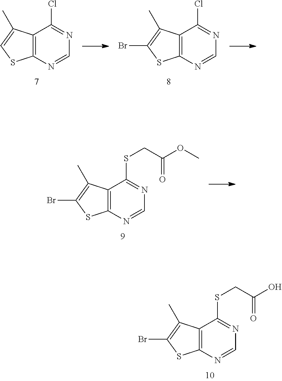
C12=C(N=CN=C1Cl)SC=C2C.C12=C(N=CN=C1Cl)SC(Br)=C2C.C12=C(N=CN=C1SCC(OC)=O)SC(Br)=C2C.C12=C(N=CN=C1SCC(O)=O)SC(Br)=C2C
